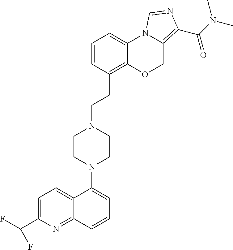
C1=C(C(F)F)N=C2C(=C1)C(N1CCN(CCC3=C4C(=CC=C3)N3C(=C(C(N(C)C)=O)N=C3)CO4)CC1)=CC=C2
